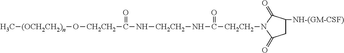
C[(OCH2CH2)n]O[CH2CH2]C(=O)N[CH2CH2]NC(=O)[CH2CH2]N1C(=O)CC([NH-(GM-CSF)])C1=O
